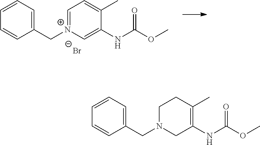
C1=CC=C(C[N+]2=CC=C(C)C(NC(OC)=O)=C2)C=C1.[Br-].C1=CC=C(CN2CC(NC(OC)=O)=C(C)CC2)C=C1
